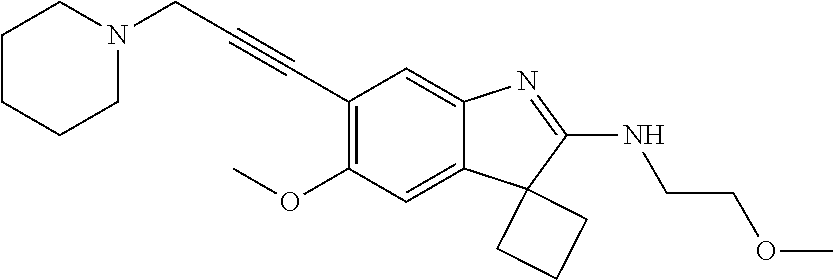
C12=CC(OC)=C(C#CCN3CCCCC3)C=C1N=C(NCCOC)C21CCC1
